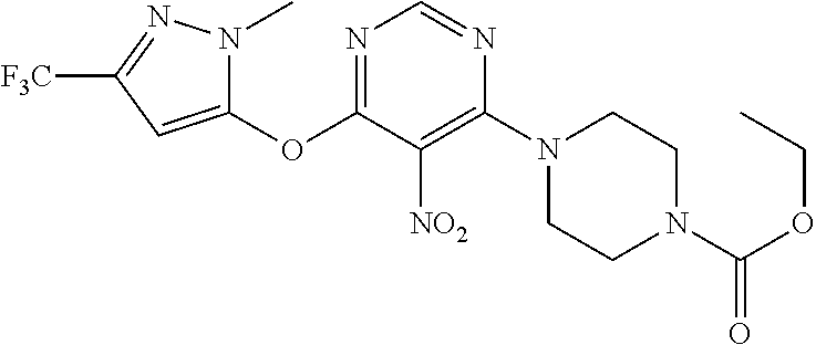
C1(OC2=NC=NC(N3CCN(C(OCC)=O)CC3)=C2[NO2])=CC([F3C])=NN1C
